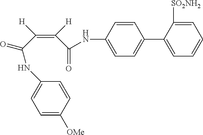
C1=C([SO2NH2])C(C2=CC=C(NC(=O)C([H])=C([H])C(NC3=CC=C([OMe])C=C3)=O)C=C2)=CC=C1
